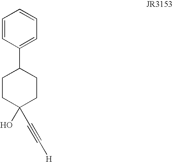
C1CC(O)(C#C[H])CCC1C1=CC=CC=C1
